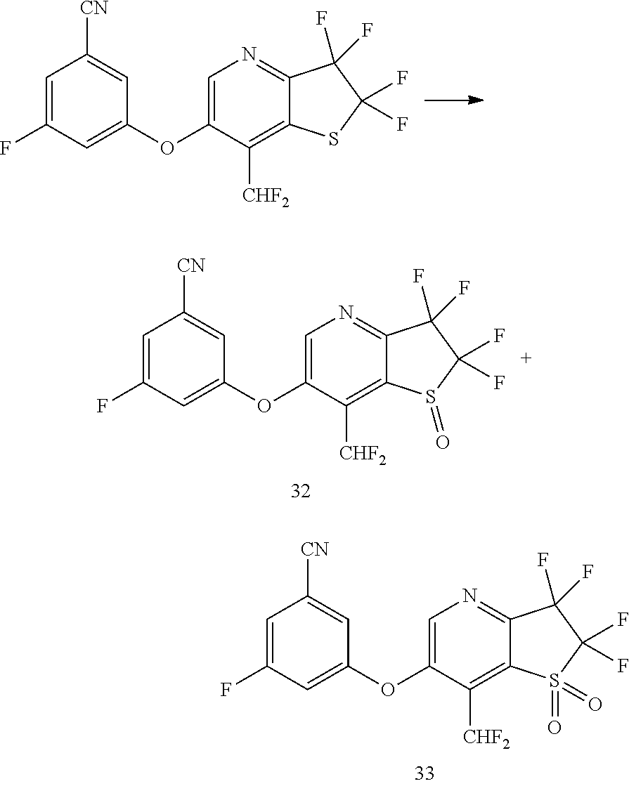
C1=C(OC2=CC(F)=CC([CN])=C2)C([CHF2])=C2C(=N1)C(F)(F)C(F)(F)S2.C1=C(OC2=CC(F)=CC([CN])=C2)C([CHF2])=C2C(=N1)C(F)(F)C(F)(F)S2=O.C1=C(OC2=CC(F)=CC([CN])=C2)C([CHF2])=C2C(=N1)C(F)(F)C(F)(F)S2(=O)=O
